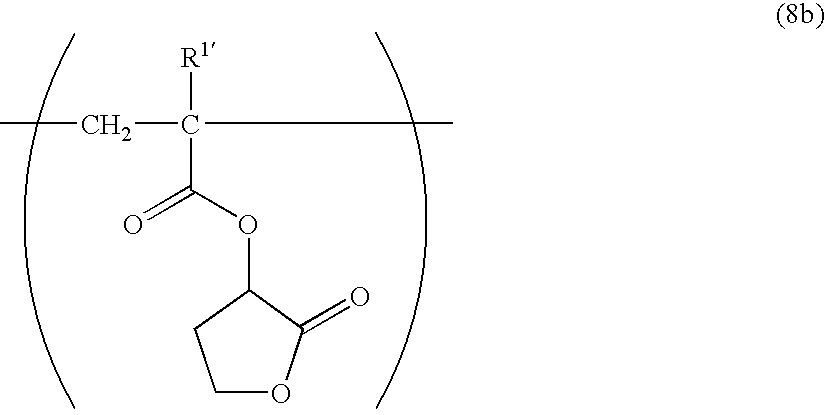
[R1]C(C(=O)OC1CCOC1=O)(C)CC
